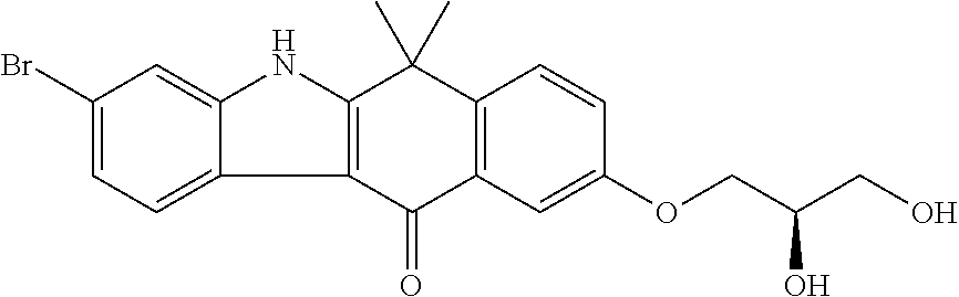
C12=C(C(=O)C3=C(C1(C)C)C=CC(OCC(O)CO)=C3)C1=CC=C(Br)C=C1N2
